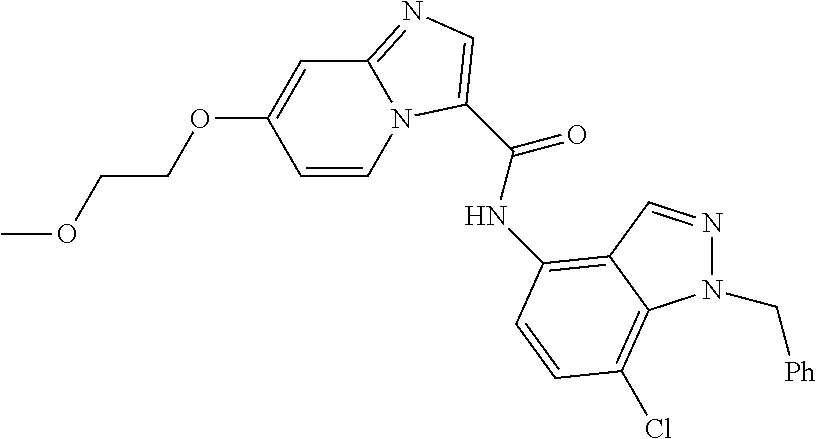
C1=CN2C(=NC=C2C(=O)NC2=C3C=NN(C[Ph])C3=C(Cl)C=C2)C=C1OCCOC
